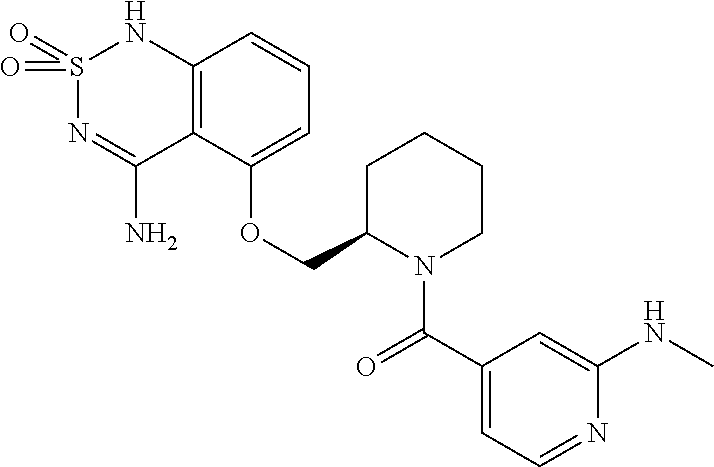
C12=C(C(OCC3N(C(C4=CC=NC(NC)=C4)=O)CCCC3)=CC=C1)C(N)=NS(=O)(=O)N2
